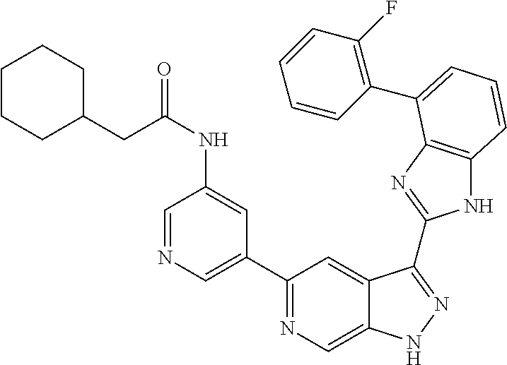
C1(C2=NC=C3C(=C2)C(C2=NC4=C(N2)C=CC=C4C2=C(F)C=CC=C2)=NN3)=CN=CC(NC(=O)CC2CCCCC2)=C1
